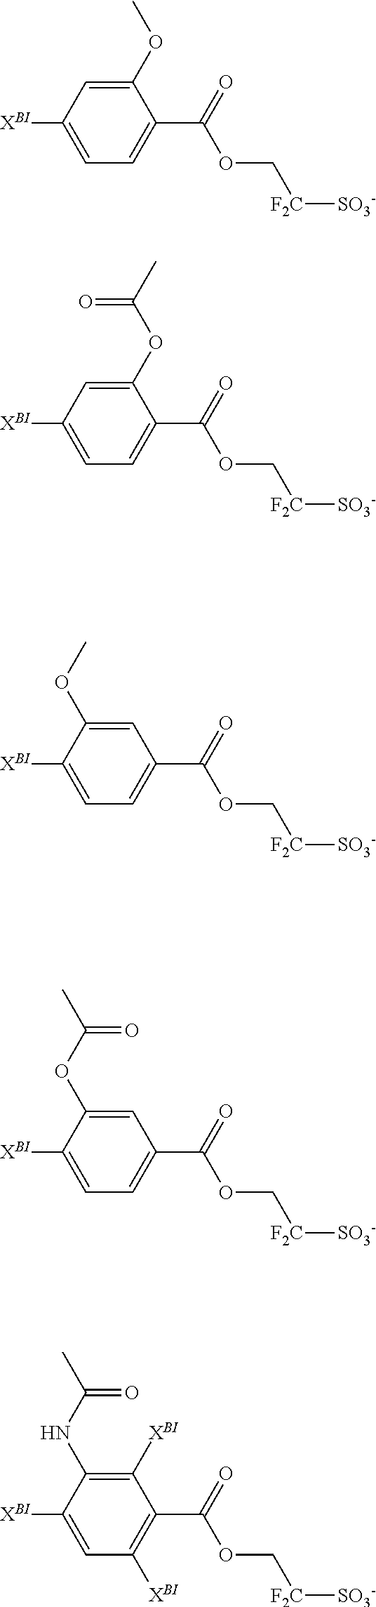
C1(OC)=CC([XBI])=CC=C1C(=O)OC[F2C][SO3-].C1(OC(C)=O)=CC([XBI])=CC=C1C(=O)OC[F2C][SO3-].C1=C(OC)C([XBI])=CC=C1C(=O)OC[F2C][SO3-].C1=C(OC(C)=O)C([XBI])=CC=C1C(=O)OC[F2C][SO3-].C1([XBI])=C(NC(C)=O)C([XBI])=CC([XBI])=C1C(=O)OC[F2C][SO3-]
